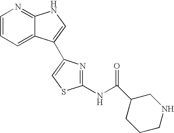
C1=CN=C2C(=C1)C(C1=CSC(NC(C3CCCNC3)=O)=N1)=CN2
